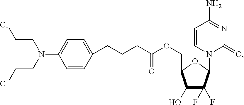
C(C1OC(N2C(=O)N=C(N)C=C2)C(F)(F)C1O)OC(CCCC1=CC=C(N(CCCl)CCCl)C=C1)=O
